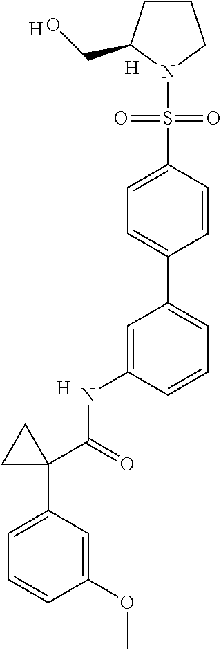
C1CC(CO)N(S(=O)(=O)C2=CC=C(C3=CC=CC(NC(=O)C4(C5=CC=CC(OC)=C5)CC4)=C3)C=C2)C1.[H].[H].[H]
